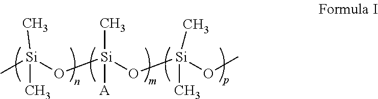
C[Si](O[Si](O[Si](OC)(C)C)([A])C)(C)C
